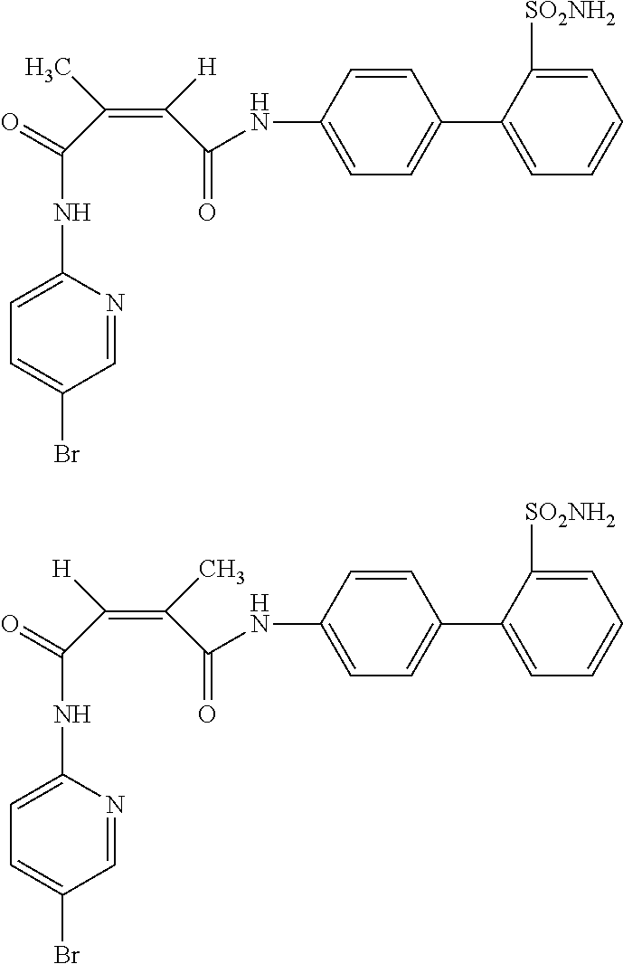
C1(C2=CC=CC=C2[SO2NH2])=CC=C(NC(C(=C(C(NC2=CC=C(Br)C=N2)=O)C)[H])=O)C=C1.C1(C2=CC=CC=C2[SO2NH2])=CC=C(NC(C(=C(C(NC2=CC=C(Br)C=N2)=O)[H])C)=O)C=C1
